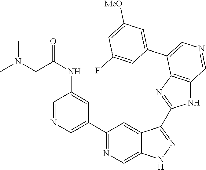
C1(C2=CN=CC(NC(=O)CN(C)C)=C2)=NC=C2C(=C1)C(C1=NC3=C(N1)C=NC=C3C1=CC([MeO])=CC(F)=C1)=NN2
